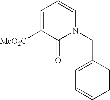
C1=CC(CN2C=CC=C([MeO2C])C2=O)=CC=C1
